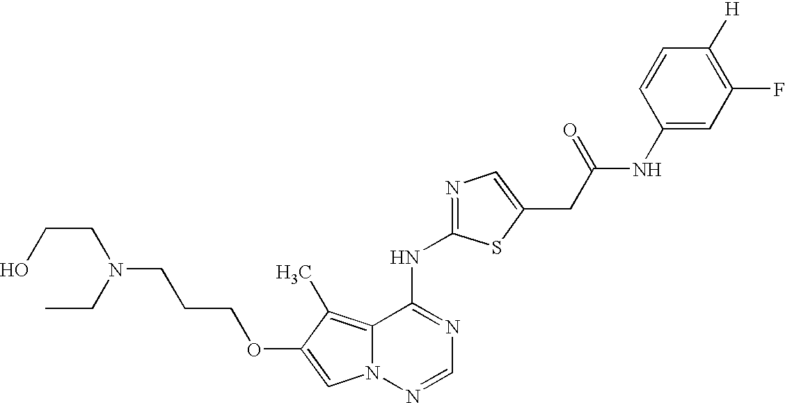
N(CCCOC1=CN2C(=C1C)C(NC1=NC=C(CC(NC3=CC(F)=C([H])C=C3)=O)S1)=NC=N2)(CCO)CC
